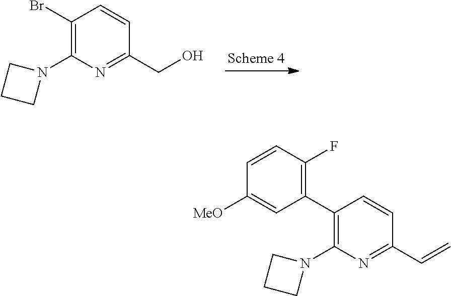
C1(Br)=C(N2CCC2)N=C(CO)C=C1.C1(C2=C(F)C=CC([MeO])=C2)=C(N2CCC2)N=C(C=C)C=C1
